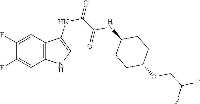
C1(NC(C(NC2=CNC3=C2C=C(F)C(F)=C3)=O)=O)CCC(OCC(F)F)CC1
